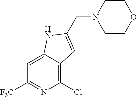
C1COCCN1CC1=CC2=C(Cl)N=C([F3C])C=C2N1
